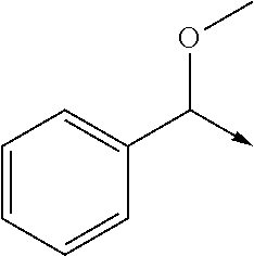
C1=CC=CC(C(->C)OC)=C1
